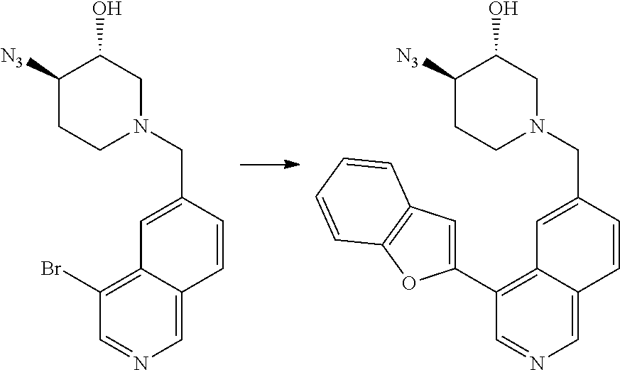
C1(Br)=C2C(=CN=C1)C=CC(CN1CCC([N3])C(O)C1)=C2.C1(C2=CC3=C(O2)C=CC=C3)=C2C(=CN=C1)C=CC(CN1CCC([N3])C(O)C1)=C2
